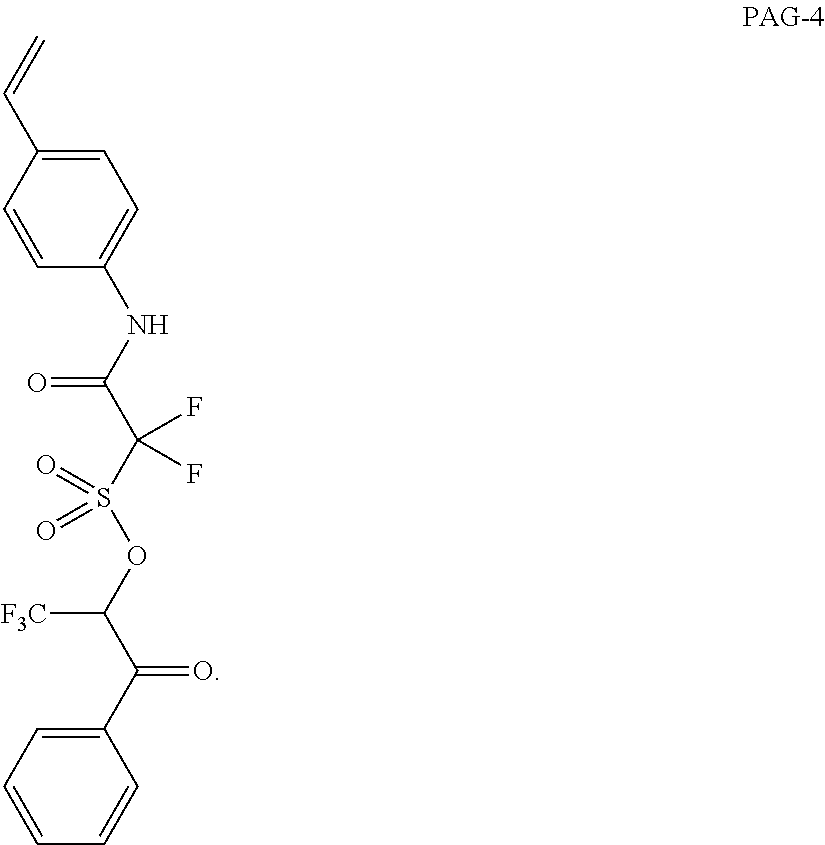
C1(C(C(OS(C(C(NC2=CC=C(C=C)C=C2)=O)(F)F)(=O)=O)[F3C])=O)=CC=CC=C1
